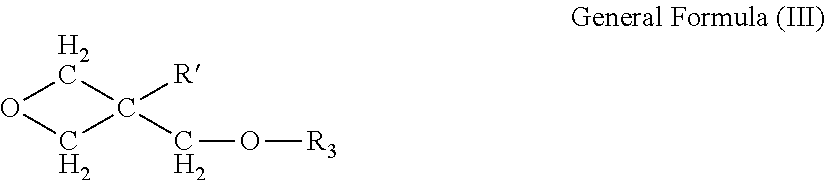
O1CC([R])(CO[R3])C1
